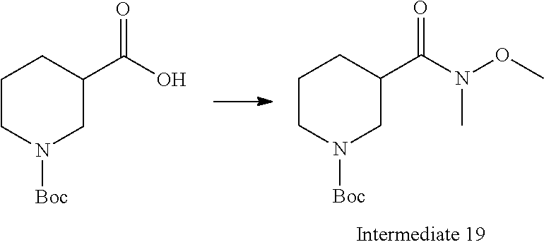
C1(C(N(OC)C)=O)CN([Boc])CCC1.C1(C(O)=O)CN([Boc])CCC1
